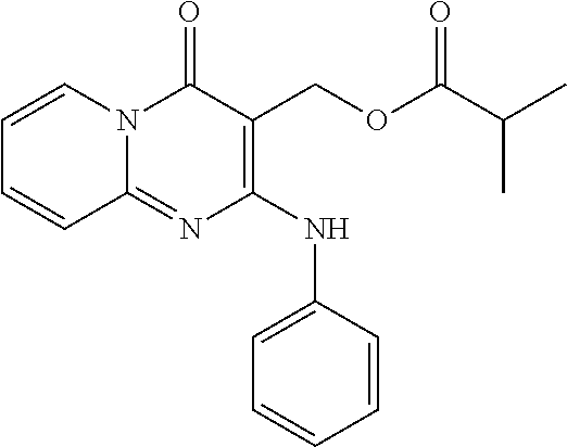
C1=CC=CC(NC2=C(COC(C(C)C)=O)C(=O)N3C(=N2)C=CC=C3)=C1
